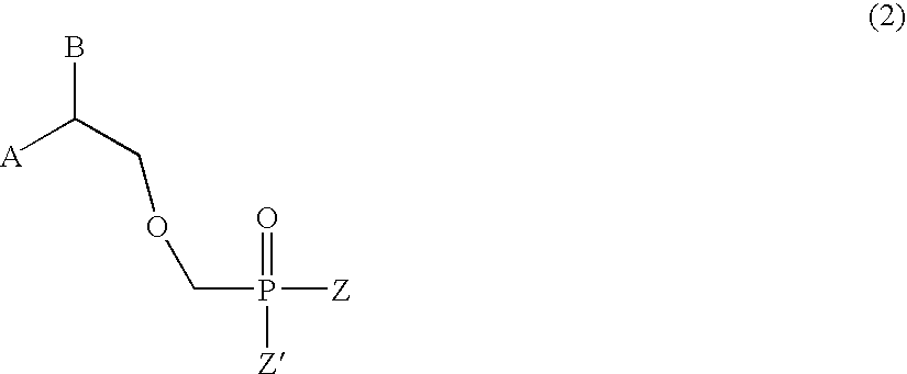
BC([A])COCP(=O)([Z])[Z]
